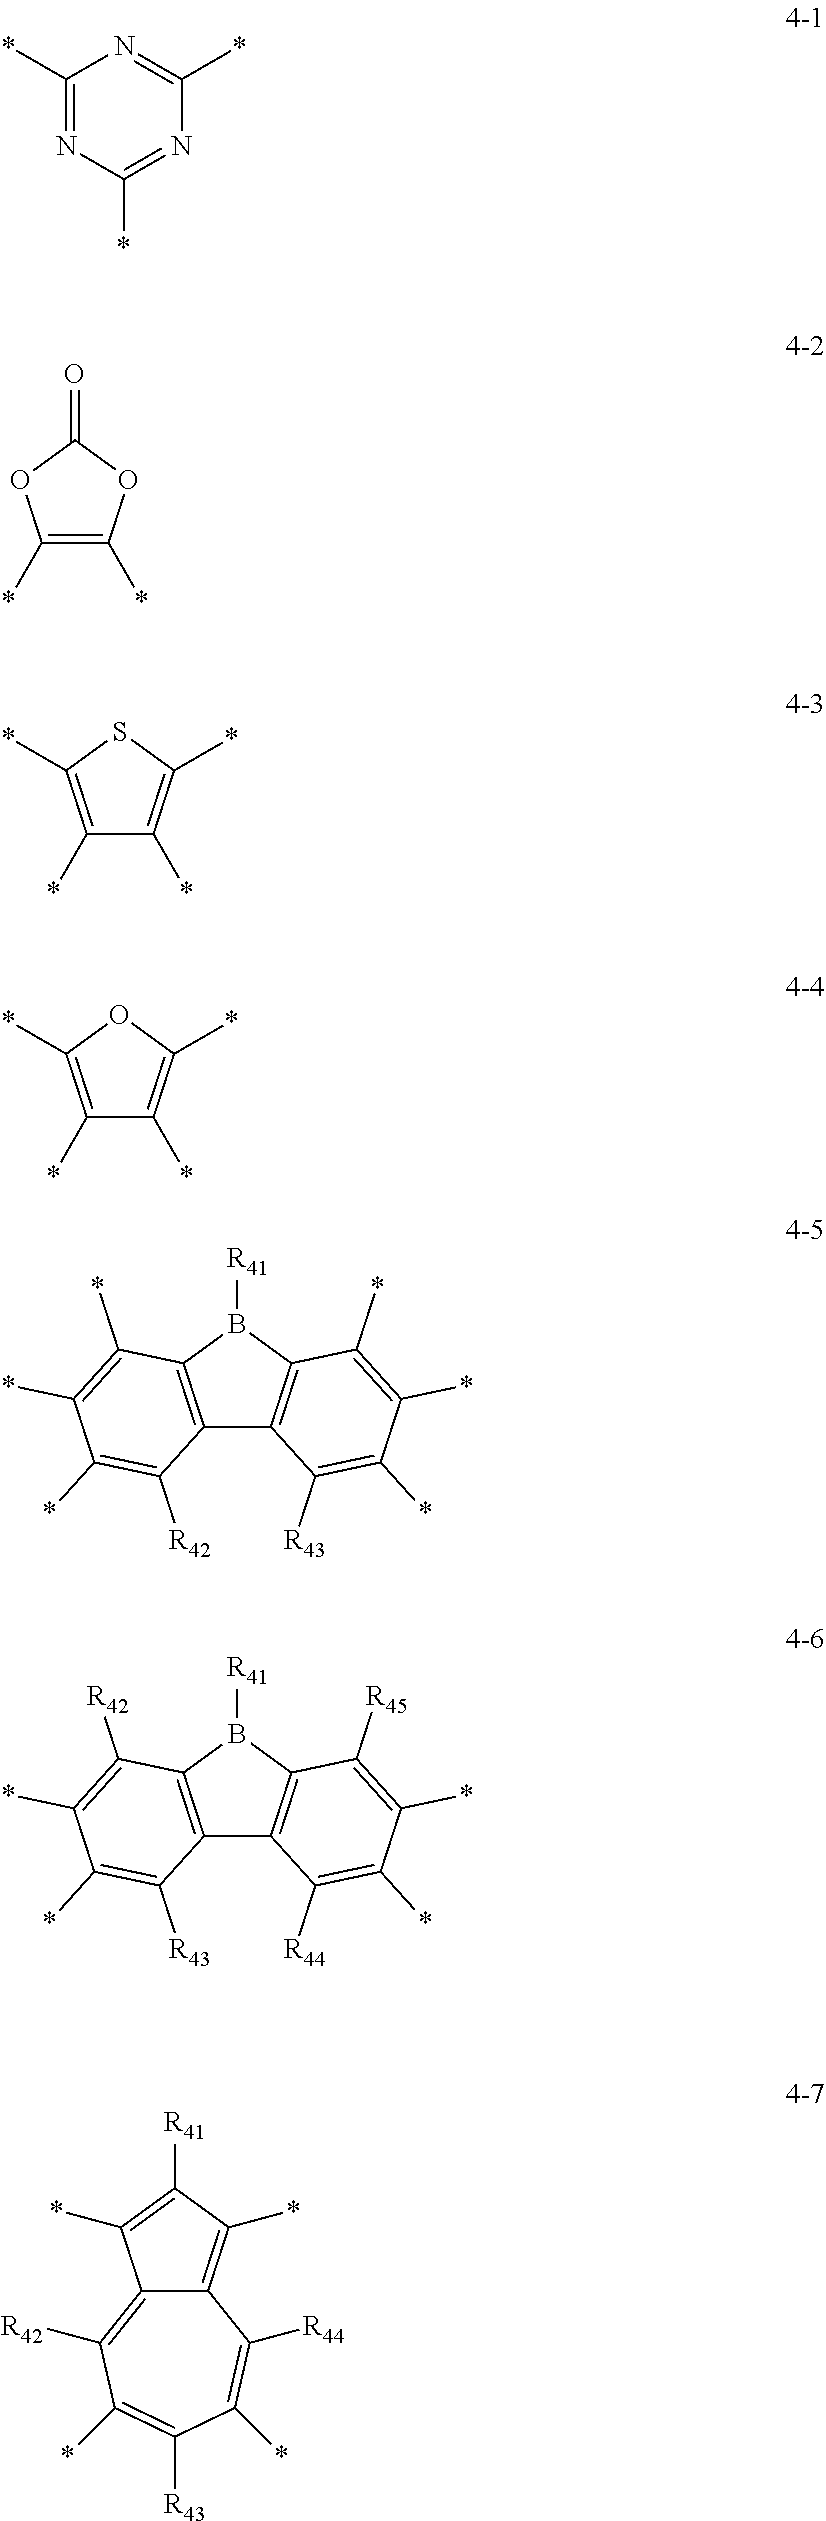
C1(*)=C(*)SC(*)=C1*.C12=C(B([R41])C3=C1C([R43])=C(*)C(*)=C3*)C(*)=C(*)C(*)=C2[R42].C12=C([R42])C(*)=C([R43])C(*)=C([R44])C1=C(*)C([R41])=C2*.C1(*)=C(*)OC(*)=C1*.C12=C(B([R41])C3=C1C([R44])=C(*)C(*)=C3[R45])C([R42])=C(*)C(*)=C2[R43].C1(*)=NC(*)=NC(*)=N1.C1(*)=C(*)OC(=O)O1
